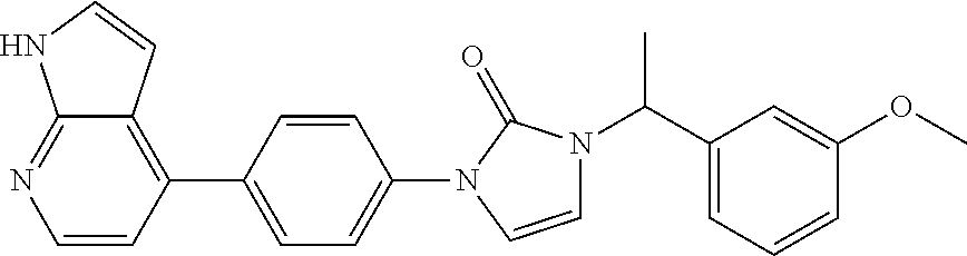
C1=CC(N2C=CN(C(C3=CC=CC(OC)=C3)C)C2=O)=CC=C1C1=C2C(=NC=C1)NC=C2
